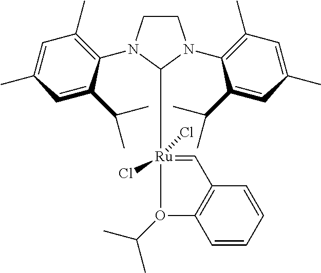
C1CN(C2=C(C)C=C(C)C=C2C(C)C)C([Ru]2(Cl)(Cl)=CC3=C(C=CC=C3)O2C(C)C)N1C1=C(C)C=C(C)C=C1C(C)C
